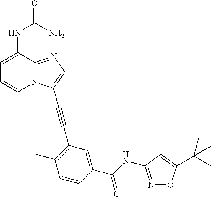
C1=C(NC(=O)N)C2=NC=C(C#CC3=C(C)C=CC(C(NC4=NOC(C(C)(C)C)=C4)=O)=C3)N2C=C1
